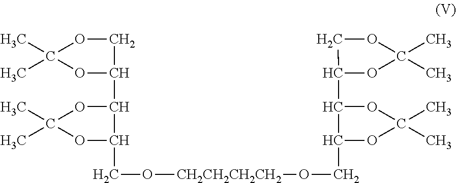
C1(C2C(CO[CH2CH2CH2CH2]OCC3C(C4COC(C)(C)O4)OC(C)(C)O3)OC(C)(C)O2)COC(C)(C)O1
